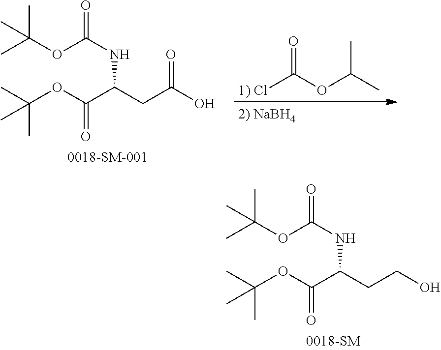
O(C(NC(CC(O)=O)C(OC(C)(C)C)=O)=O)C(C)(C)C.[1) Cl]C(OC(C)C)=O.O(C(NC(CCO)C(OC(C)(C)C)=O)=O)C(C)(C)C
